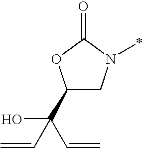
C1(C(O)(C=C)C=C)CN(C)C(=O)O1
